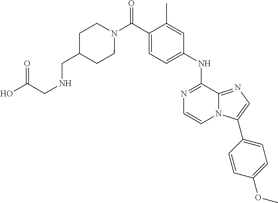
C1(C)=CC(NC2=NC=CN3C2=NC=C3C2=CC=C(OC)C=C2)=CC=C1C(N1CCC(CNCC(O)=O)CC1)=O
